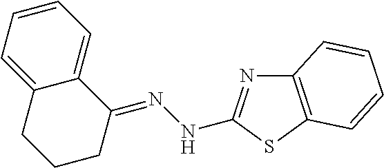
C1=CC=C2C(=C1)C(=NNC1=NC3=C(S1)C=CC=C3)CCC2
